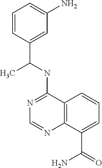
C1(N)=CC=CC(C(C)NC2=NC=NC3=C2C=CC=C3C(=O)N)=C1
